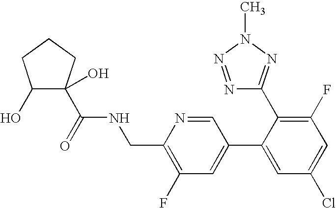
C1(O)C(C(=O)NCC2=C(F)C=C(C3=CC(Cl)=CC(F)=C3C3=NN(C)N=N3)C=N2)(O)CCC1
